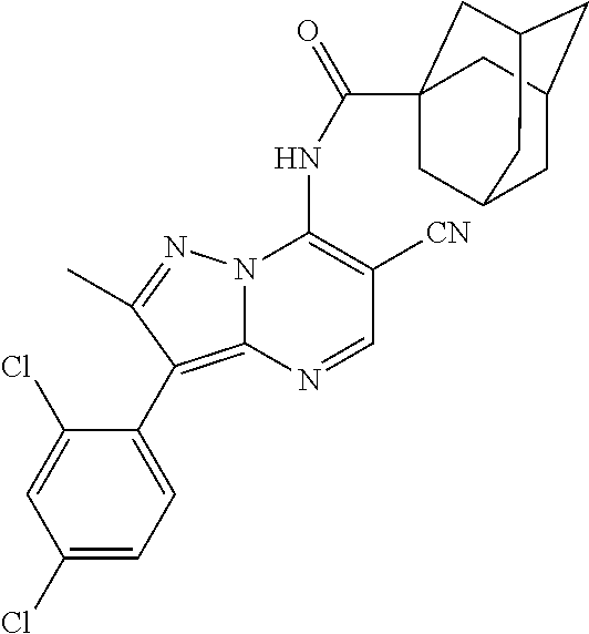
C1(Cl)=CC=C(C2=C3N(C(NC(=O)C45CC6CC(CC(C4)C6)C5)=C([CN])C=N3)N=C2C)C(Cl)=C1
